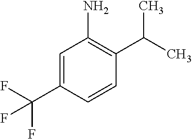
C1=CC(C(F)(F)F)=CC(N)=C1C(C)C
